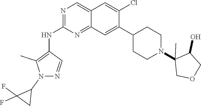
C12=NC(NC3=C(C)N(C4CC4(F)F)N=C3)=NC=C1C=C(Cl)C(C1CCN(C3(C)C(O)COC3)CC1)=C2
